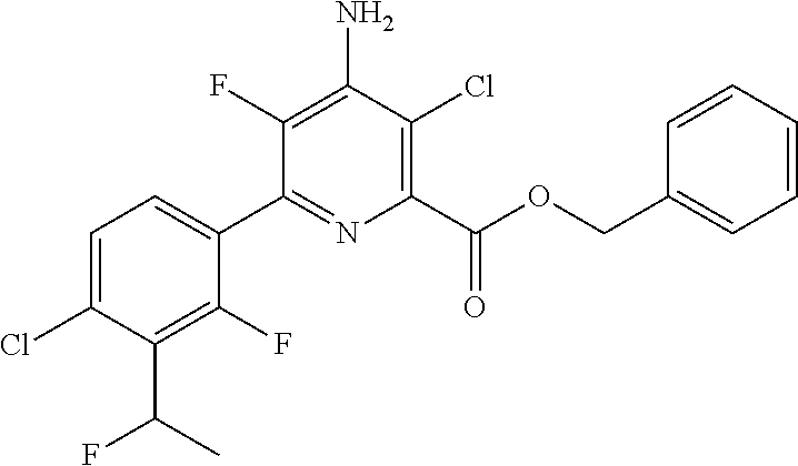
C1(F)=C(N)C(Cl)=C(C(OCC2=CC=CC=C2)=O)N=C1C1=CC=C(Cl)C(C(C)F)=C1F
